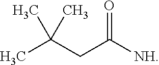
CC(CC([NH])=O)(C)C
